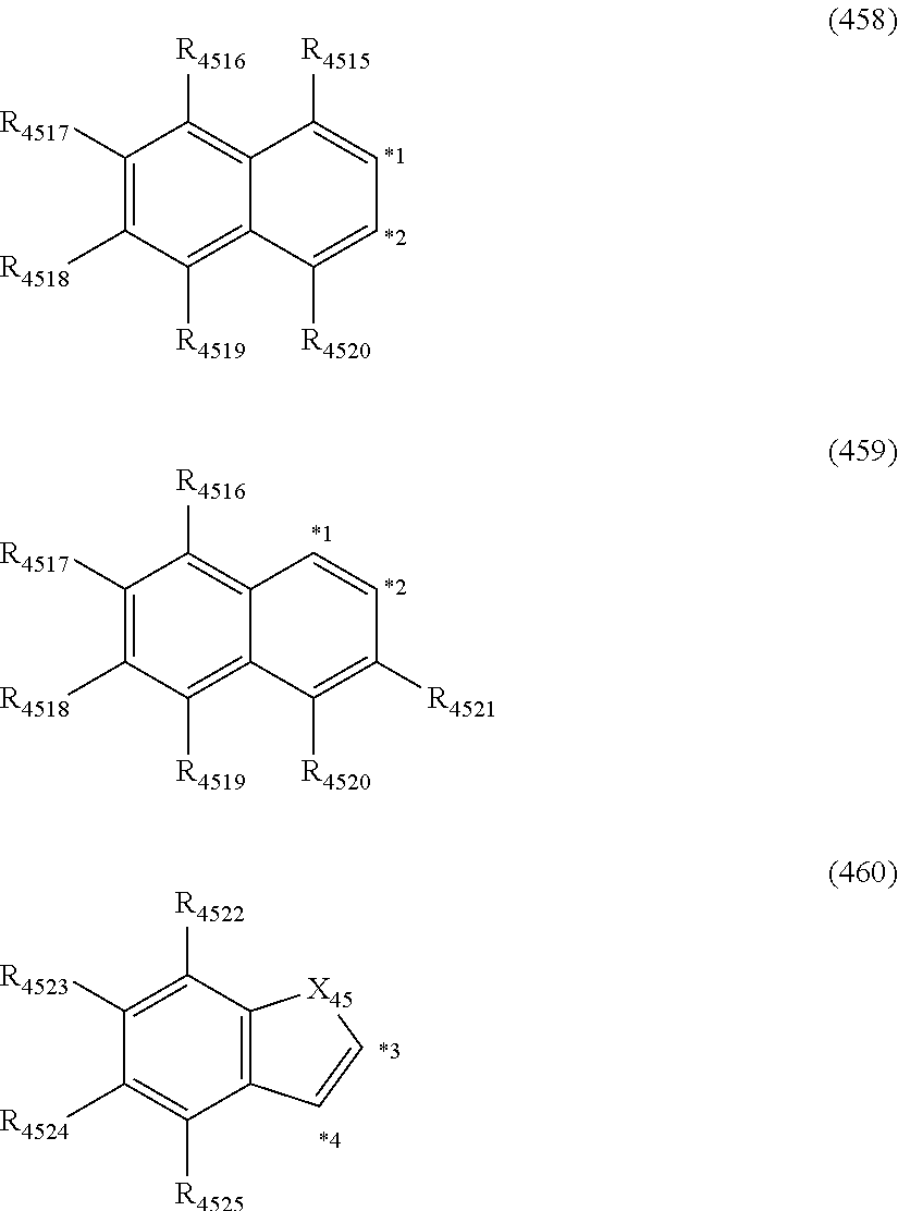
C1([R4517])=C([R4518])C([R4519])=C2C(=C1[R4516])C([R4515])=CC=C2[R4520].C1([R4517])=C([R4518])C([R4519])=C2C(=C1[R4516])C=CC([R4521])=C2[R4520].C1([R4523])=C([R4522])C2=C(C([R4525])=C1[R4524])C=C[X45]2
